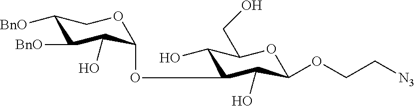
C1(OC2C(O)C([BnO])C([BnO])CO2)C(O)C(OCC[N3])OC(CO)C1O
